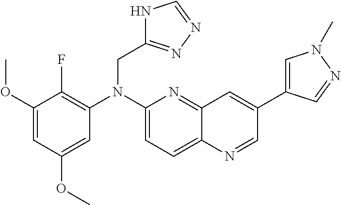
C1(OC)=CC(OC)=CC(N(C2=CC=C3C(=N2)C=C(C2=CN(C)N=C2)C=N3)CC2=NN=CN2)=C1F
